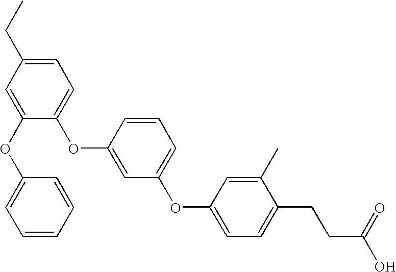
C1=C(OC2=CC=CC=C2)C(OC2=CC(OC3=CC=C(CCC(O)=O)C(C)=C3)=CC=C2)=CC=C1CC
